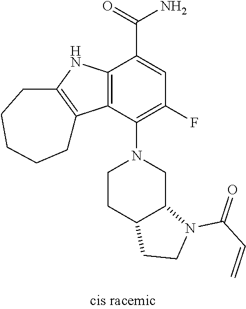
C12=C(C(N3CCC4C(C3)N(C(C=C)=O)CC4)=C(F)C=C1C(=O)N)C1=C(N2)CCCCC1
